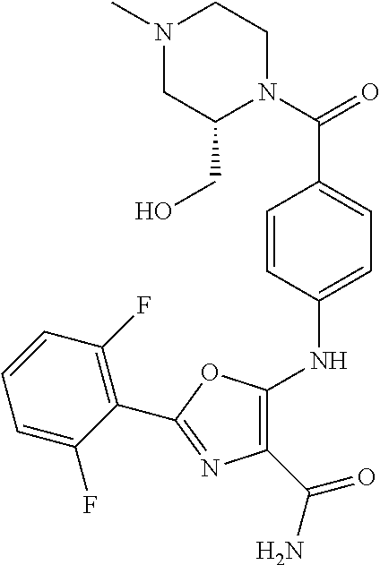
N1(C)CC(CO)N(C(=O)C2=CC=C(NC3=C(C(N)=O)N=C(C4=C(F)C=CC=C4F)O3)C=C2)CC1
